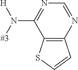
C12=C(SC=C1)C(N([#3])[H])=NC=N2
